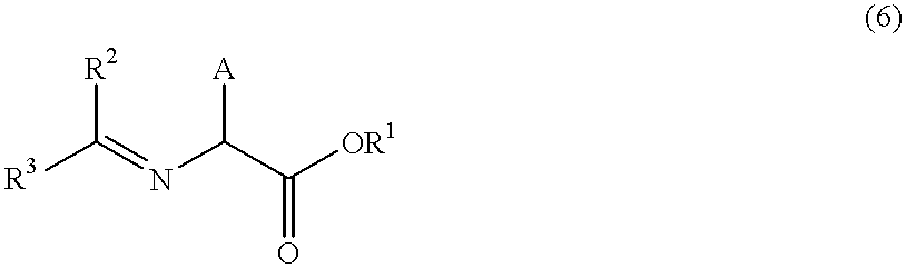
[R3]C(=NC(C([OR1])=O)[A])[R2]
